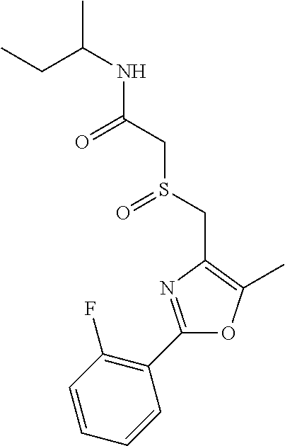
C(C(C)NC(CS(CC1=C(C)OC(C2=C(F)C=CC=C2)=N1)=O)=O)C
